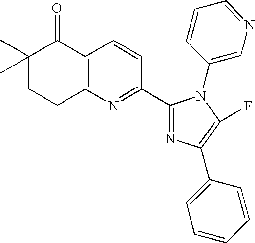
C1(C)(C)CCC2=C(C1=O)C=CC(C1=NC(C3=CC=CC=C3)=C(F)N1C1=CN=CC=C1)=N2
